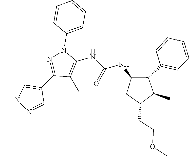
C1(C)=C(NC(=O)NC2CC(CCOC)C(C)C2C2=CC=CC=C2)N(C2=CC=CC=C2)N=C1C1=CN(C)N=C1
